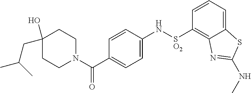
C1(O)(CC(C)C)CCN(C(C2=CC=C(N[SO2]C3=C4C(=CC=C3)SC(NC)=N4)C=C2)=O)CC1
